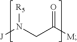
[J]N(CC([M])=O)[R5]
